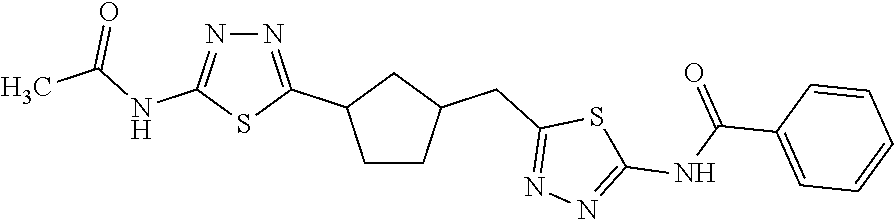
C1CC(CC2=NN=C(NC(C3=CC=CC=C3)=O)S2)CC1C1=NN=C(NC(C)=O)S1
